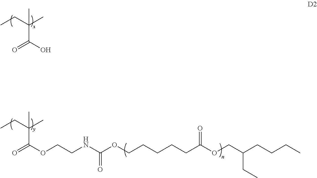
CCC(C)(C)C(O)=O.CCC(C)(C)C(OCCNC(OCCCCCC(OCC(CCCC)CC)=O)=O)=O
